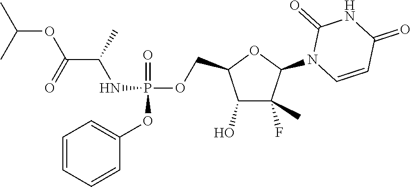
C1(O)C(F)(C)C(N2C=CC(=O)NC2=O)OC1COP(=O)(OC1=CC=CC=C1)NC(C(=O)OC(C)C)C
